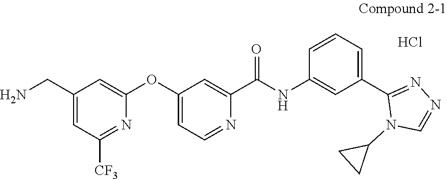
Cl.C1(OC2=CC(CN)=CC([CF3])=N2)=CC=NC(C(NC2=CC(C3=NN=CN3C3CC3)=CC=C2)=O)=C1
